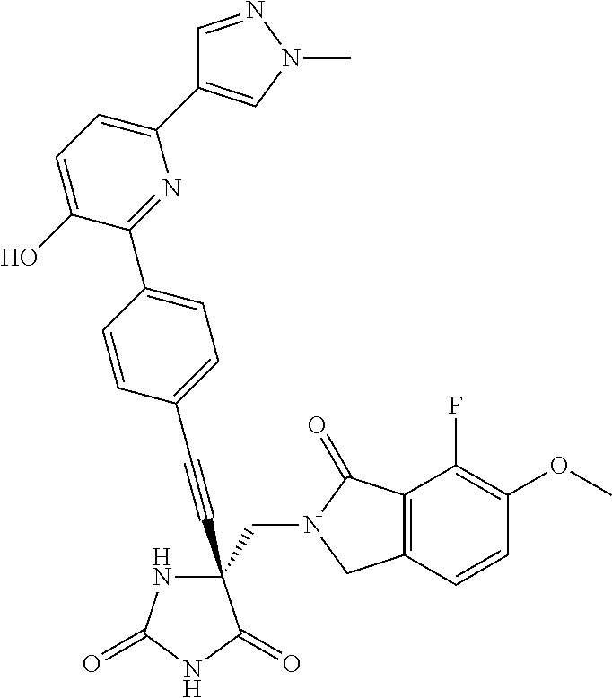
C(#CC1(CN2C(=O)C3=C(C2)C=CC(OC)=C3F)NC(=O)NC1=O)C1=CC=C(C2=NC(C3=CN(C)N=C3)=CC=C2O)C=C1
